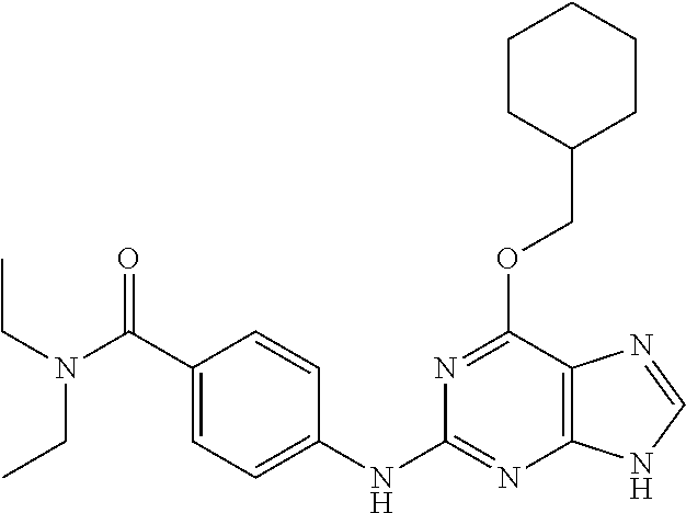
C1(C(N(CC)CC)=O)=CC=C(NC2=NC3=C(C(OCC4CCCCC4)=N2)N=CN3)C=C1
